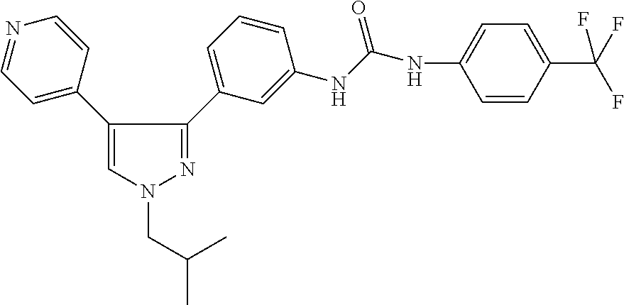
C1=C(C2=CN(CC(C)C)N=C2C2=CC=CC(NC(NC3=CC=C(C(F)(F)F)C=C3)=O)=C2)C=CN=C1
